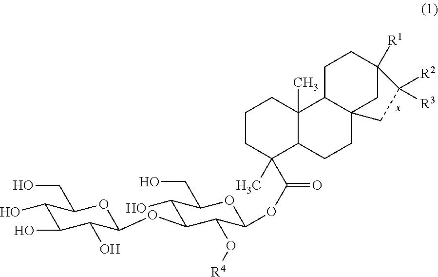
C1(O)C(O)C(O)C(OC2C(O)C(CO)OC(OC(=O)C3(C)C4C(C)(CCC3)C3C5(CC4)CC([R1])(CC3)C([R2])([R3])C5)C2O[R4])OC1CO
